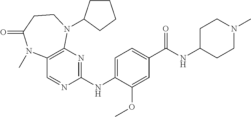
C1(NC2=NC3=C(C=N2)N(C)C(=O)CCN3C2CCCC2)=CC=C(C(NC2CCN(C)CC2)=O)C=C1OC
